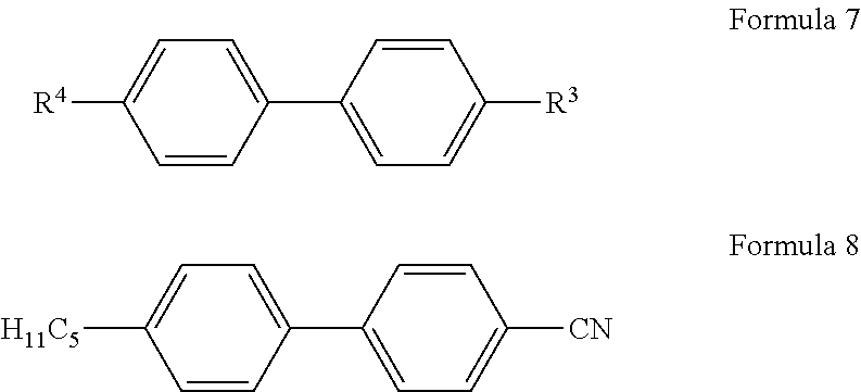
C1=CC(C2=CC=C([R3])C=C2)=CC=C1[R4].C1=CC(C2=CC=C([CN])C=C2)=CC=C1[H11C5]
